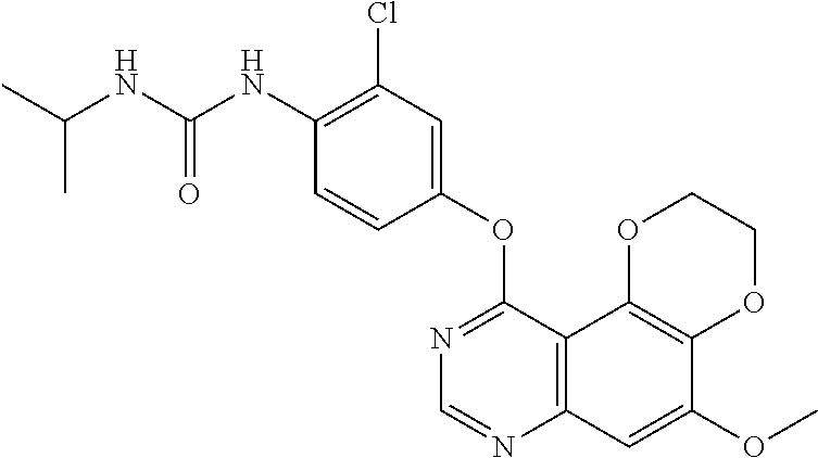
C12=C(C3=C(C=C1OC)N=CN=C3OC1=CC(Cl)=C(NC(NC(C)C)=O)C=C1)OCCO2
